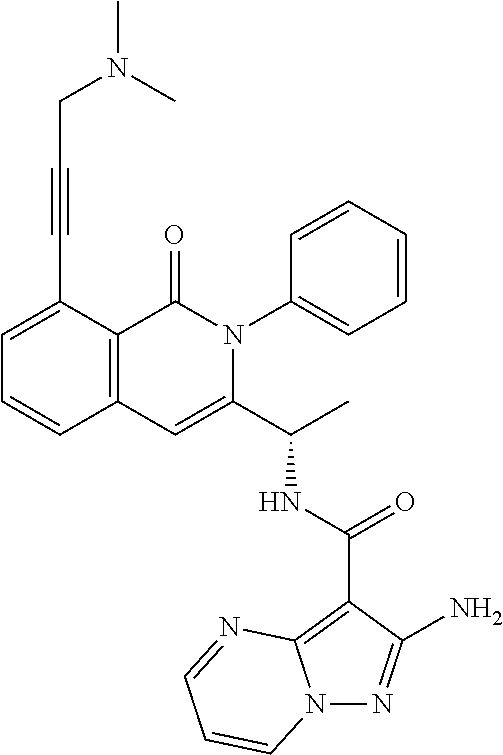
N12N=C(N)C(C(NC(C3=CC4=C(C(=O)N3C3=CC=CC=C3)C(C#CCN(C)C)=CC=C4)C)=O)=C1N=CC=C2
